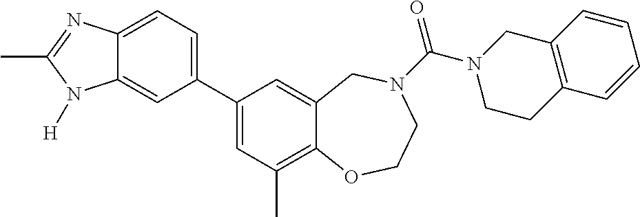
C12=CC=C(C3=CC(C)=C4C(=C3)CN(C(=O)N3CCC5=C(C3)C=CC=C5)CCO4)C=C1N([H])C(C)=N2
